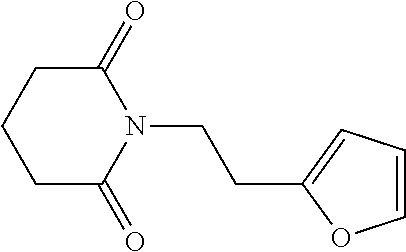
C(N1C(=O)CCCC1=O)CC1=CC=CO1
